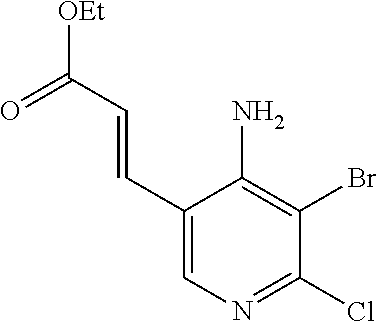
C1(C=CC([OEt])=O)=CN=C(Cl)C(Br)=C1N
